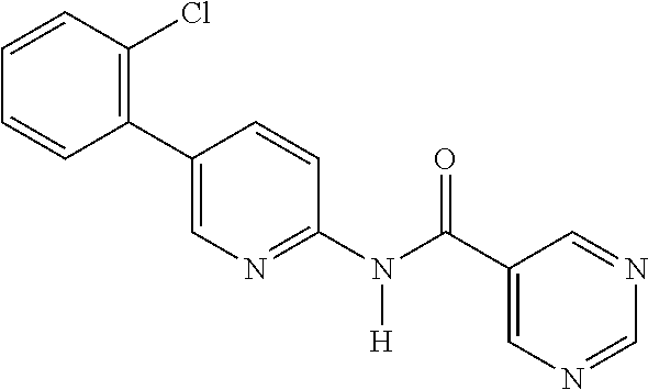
C1(C2=CN=C(N(C(C3=CN=CN=C3)=O)[H])C=C2)=C(Cl)C=CC=C1
